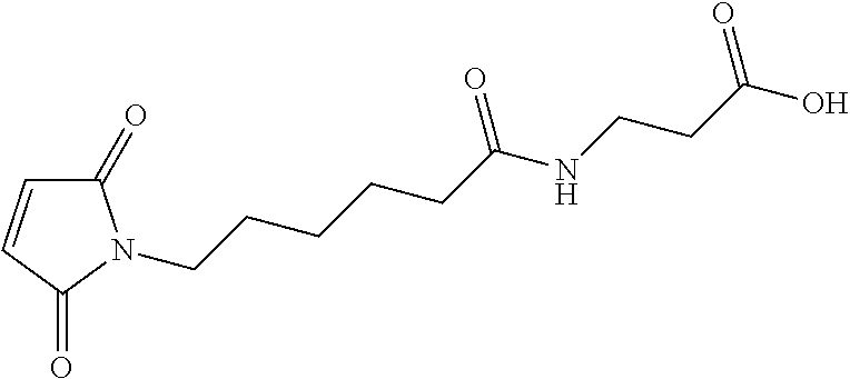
C1(=O)C=CC(=O)N1CCCCCC(NCCC(O)=O)=O
